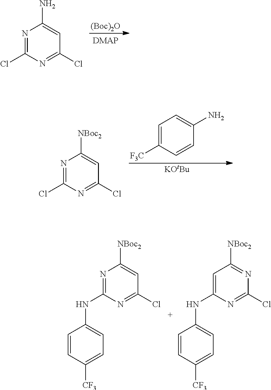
C1=CC([F3C])=CC=C1N.[KOtBu].ClC1=NC(Cl)=NC([NBoc2])=C1.ClC1=NC(Cl)=NC(N)=C1.[(Boc)2O].ClC1=NC(NC2=CC=C([CF3])C=C2)=CC([NBoc2])=N1.ClC1=NC(NC2=CC=C([CF3])C=C2)=NC([NBoc2])=C1
